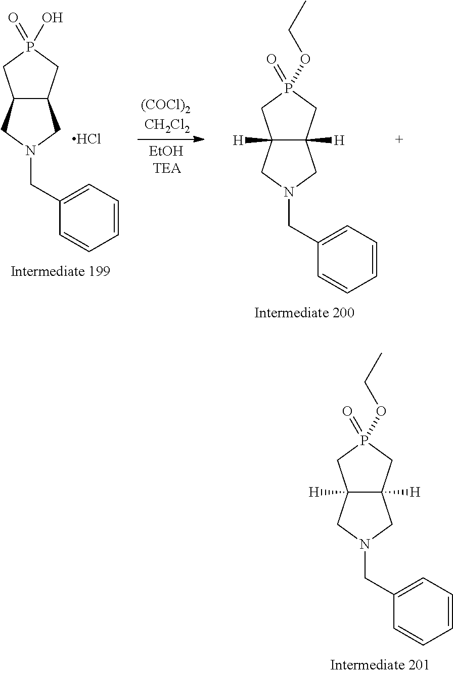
C12([H])C([H])(CP(OCC)(=O)C1)CN(CC1=CC=CC=C1)C2.C12C(CP(O)(=O)C1)CN(CC1=CC=CC=C1)C2.Cl.C12([H])C([H])(CP(OCC)(=O)C1)CN(CC1=CC=CC=C1)C2
